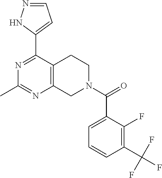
N1=C(C2=CC=NN2)C2=C(N=C1C)CN(C(C1=CC=CC(C(F)(F)F)=C1F)=O)CC2
